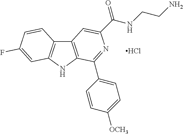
C12=C(NC3=C1C=CC(F)=C3)C(C1=CC=C([OCH3])C=C1)=NC(C(=O)NCCN)=C2.Cl
